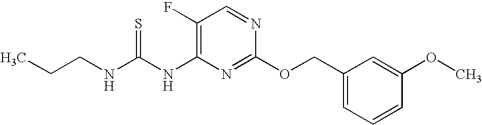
C1(F)=C(NC(NCCC)=S)N=C(OCC2=CC=CC(OC)=C2)N=C1
